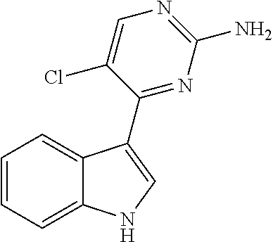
C1=CC=C2C(=C1)C(C1=NC(N)=NC=C1Cl)=CN2
